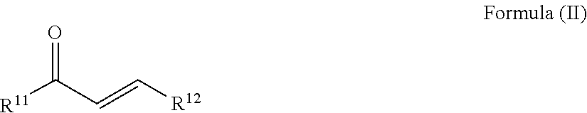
[R11]C(C=C[R12])=O
